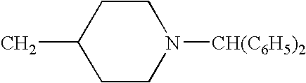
C1CC(C)CCN1[CH(C6H5)2]
